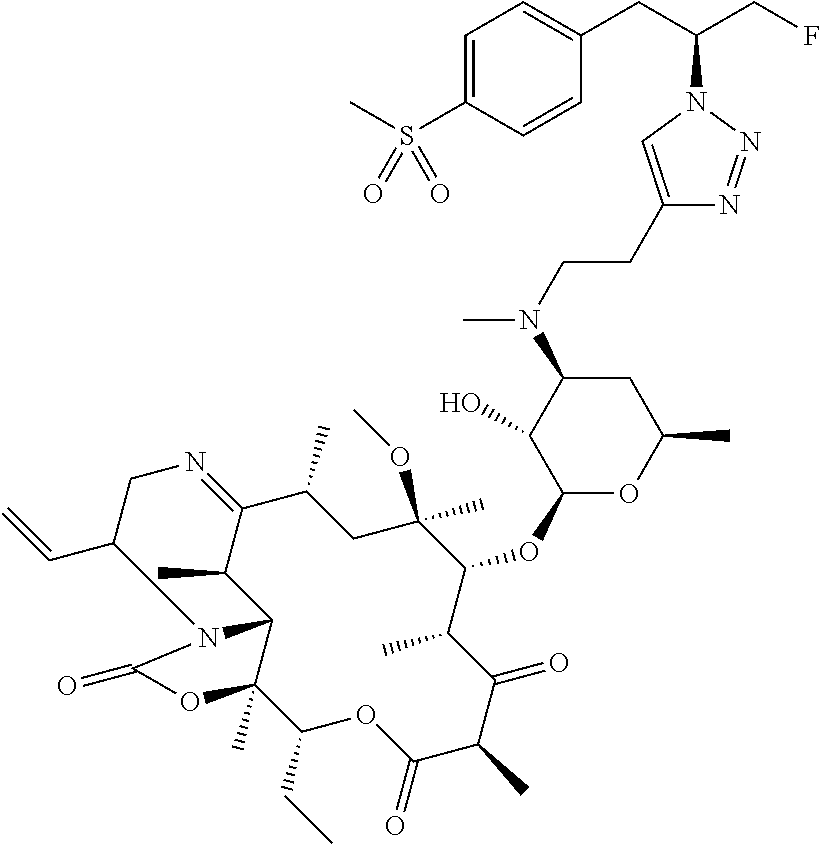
C1(C)C2=NCC(C=C)N3C(C2C)C(C)(C(CC)OC(=O)C(C)C(=O)C(C)C(OC2OC(C)CC(N(CCC4=CN(C(CC5=CC=C(S(C)(=O)=O)C=C5)CF)N=N4)C)C2O)C(C)(OC)C1)OC3=O
